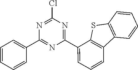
C1=CC2=C(C=C1)SC1=C2C=CC=C1C1=NC(Cl)=NC(C2=CC=CC=C2)=N1
